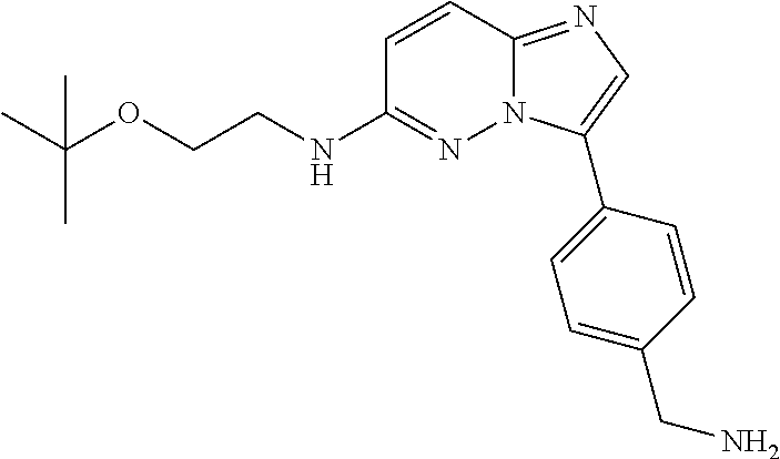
C1=CC2=NC=C(C3=CC=C(CN)C=C3)N2N=C1NCCOC(C)(C)C
